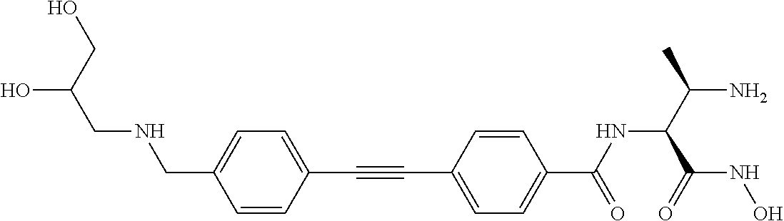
C1=CC(C#CC2=CC=C(C(=O)NC(C(=O)NO)C(N)C)C=C2)=CC=C1CNCC(O)CO
